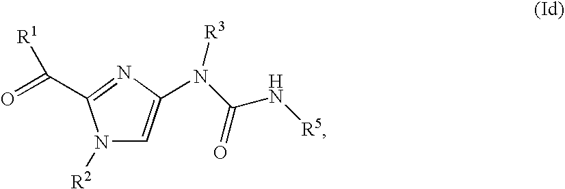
N1([R2])C=C(N([R3])C(N[R5])=O)N=C1C(=O)[R1]
